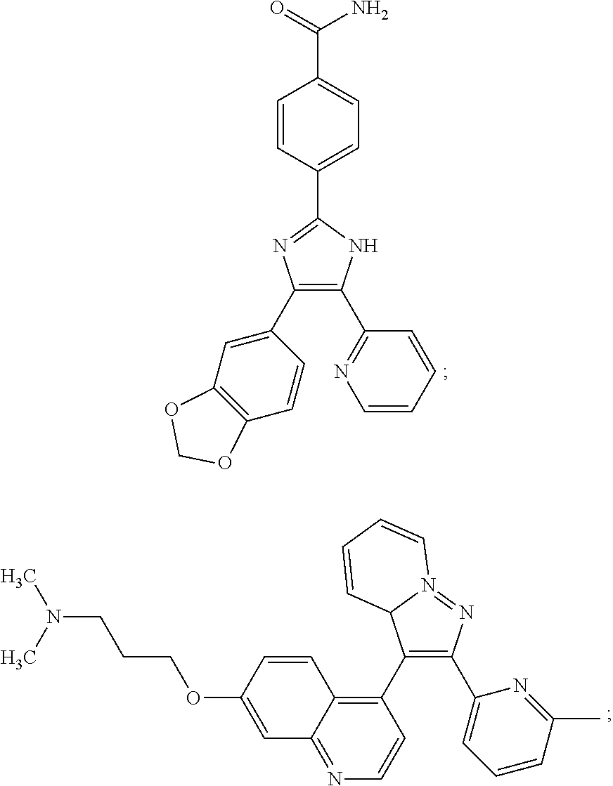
C1=CC(C2=NC(C3=CC4=C(C=C3)OCO4)=C(C3=NC=CC=C3)N2)=CC=C1C(=O)N.C1(C2=C3C(=NC=C2)C=C(OCCCN(C)C)C=C3)=C(C2=CC=CC(C)=N2)N=N2C1C=CC=C2
